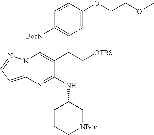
C12=CC=NN1C([BocN]C1=CC=C(OCCOC)C=C1)=C(CC[OTBS])C(NC1CCC[NBoc]C1)=N2
